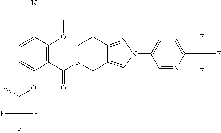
C1=NC(C(F)(F)F)=CC=C1N1N=C2C(=C1)CN(C(=O)C1=C(OC)C(C#N)=CC=C1OC(C(F)(F)F)C)CC2
